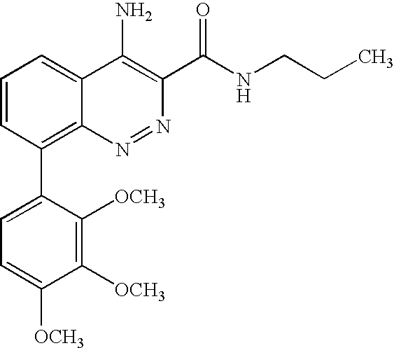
C1=CC(C2=CC=C([OCH3])C([OCH3])=C2[OCH3])=C2C(=C1)C(N)=C(C(NCCC)=O)N=N2
